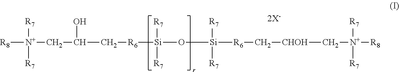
[R8][N+]([R7])([R7])CC(O)C[R6][Si](O[Si]([R7])([R7])[R6]C[CHOH]C[N+]([R7])([R7])[R8])([R7])[R7]
